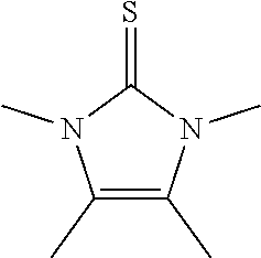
C1(C)=C(C)N(C)C(=S)N1C
